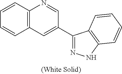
C1=CC2=C(C=C1)N=CC(C1=NNC3=C1C=CC=C3)=C2
